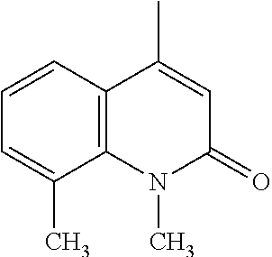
C12=C(N(C)C(=O)C=C1C)C(C)=CC=C2
